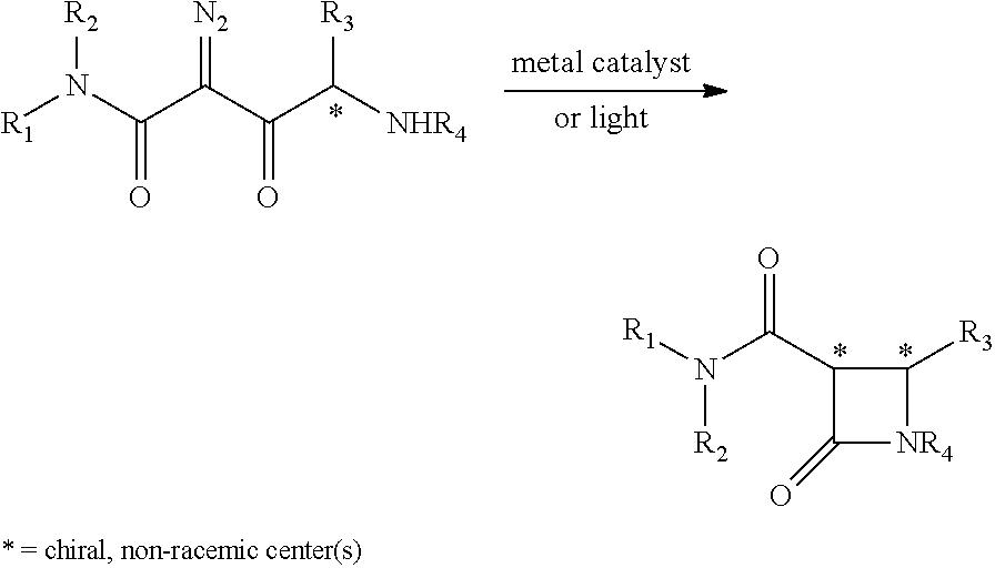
N(C(=O)C1C(=O)[NR4]C1[R3])([R1])[R2].[R1]N(C(C(C(C([NHR4])[R3])=O)=[N2])=O)[R2]
